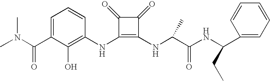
CN(C(C1=CC=CC(NC2=C(NC(C(NC(C3=CC=CC=C3)CC)=O)C)C(=O)C2=O)=C1O)=O)C
